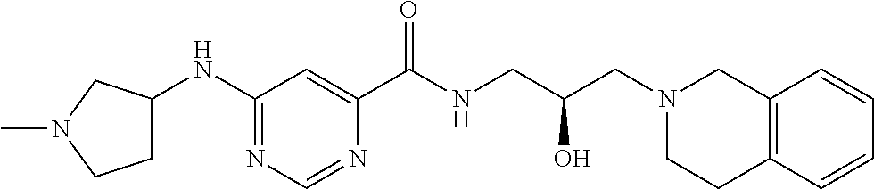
N1=CN=C(NC2CCN(C)C2)C=C1C(NCC(CN1CC2=C(CC1)C=CC=C2)O)=O
